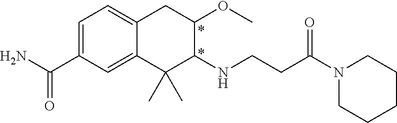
C1=C(C(=O)N)C=C2C(=C1)CC(OC)C(NCCC(N1CCCCC1)=O)C2(C)C
